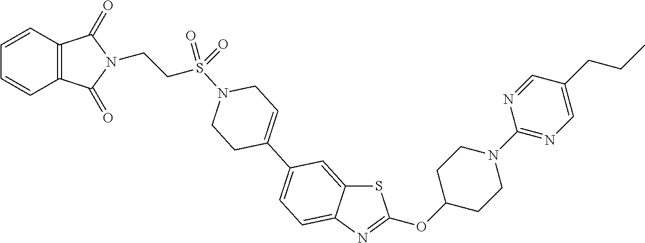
S1C2=CC(C3=CCN(S(CCN4C(=O)C5=C(C4=O)C=CC=C5)(=O)=O)CC3)=CC=C2N=C1OC1CCN(C2=NC=C(CCC)C=N2)CC1
